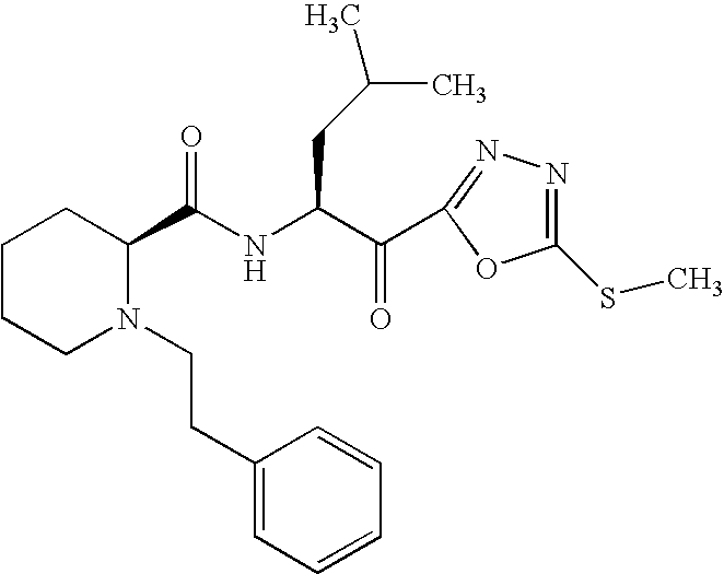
C1CCN(CCC2=CC=CC=C2)C(C(NC(C(=O)C2=NN=C(SC)O2)CC(C)C)=O)C1
